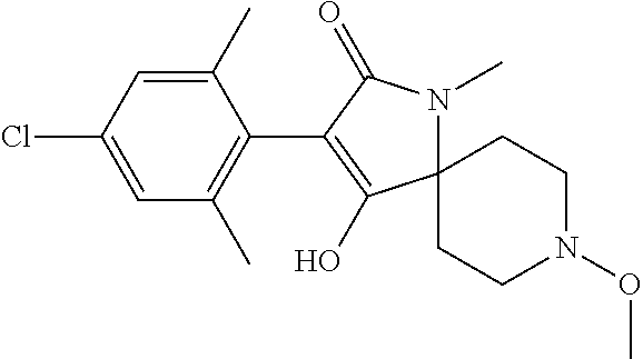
C12(CCN(OC)CC1)N(C)C(=O)C(C1=C(C)C=C(Cl)C=C1C)=C2O
